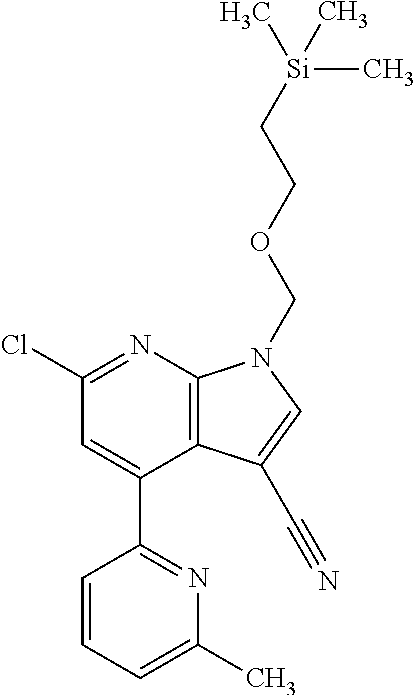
ClC1=NC2=C(C(C3=NC(C)=CC=C3)=C1)C(C#N)=CN2COCC[Si](C)(C)C
